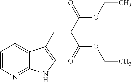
C1=CN=C2C(=C1)C(CC(C(=O)OCC)C(OCC)=O)=CN2
